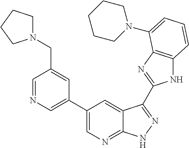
C1(C2=CN=CC(CN3CCCC3)=C2)=CN=C2C(=C1)C(C1=NC3=C(N1)C=CC=C3N1CCCCC1)=NN2
